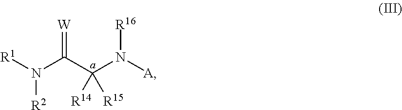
N(C(C(N([A])[R16])([R14])[R15])=[W])([R2])[R1]
